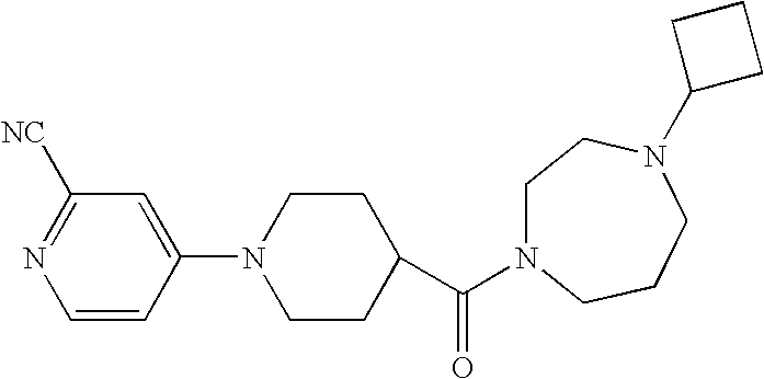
C1([NC])=NC=CC(N2CCC(C(=O)N3CCN(C4CCC4)CCC3)CC2)=C1
